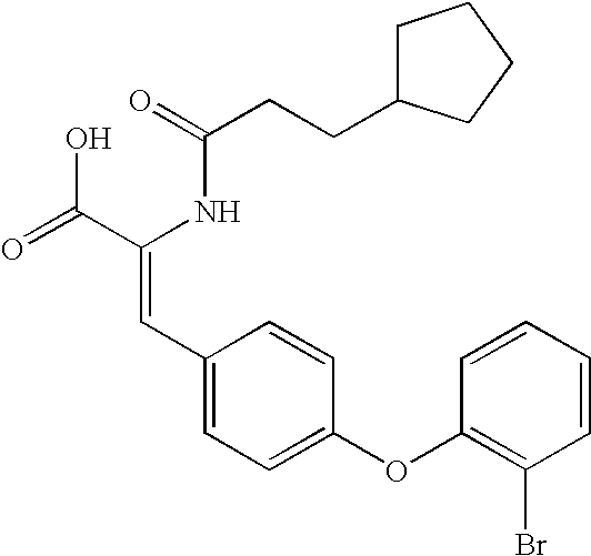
C(=O)(NC(C(=O)O)=CC1=CC=C(OC2=C(Br)C=CC=C2)C=C1)CCC1CCCC1
